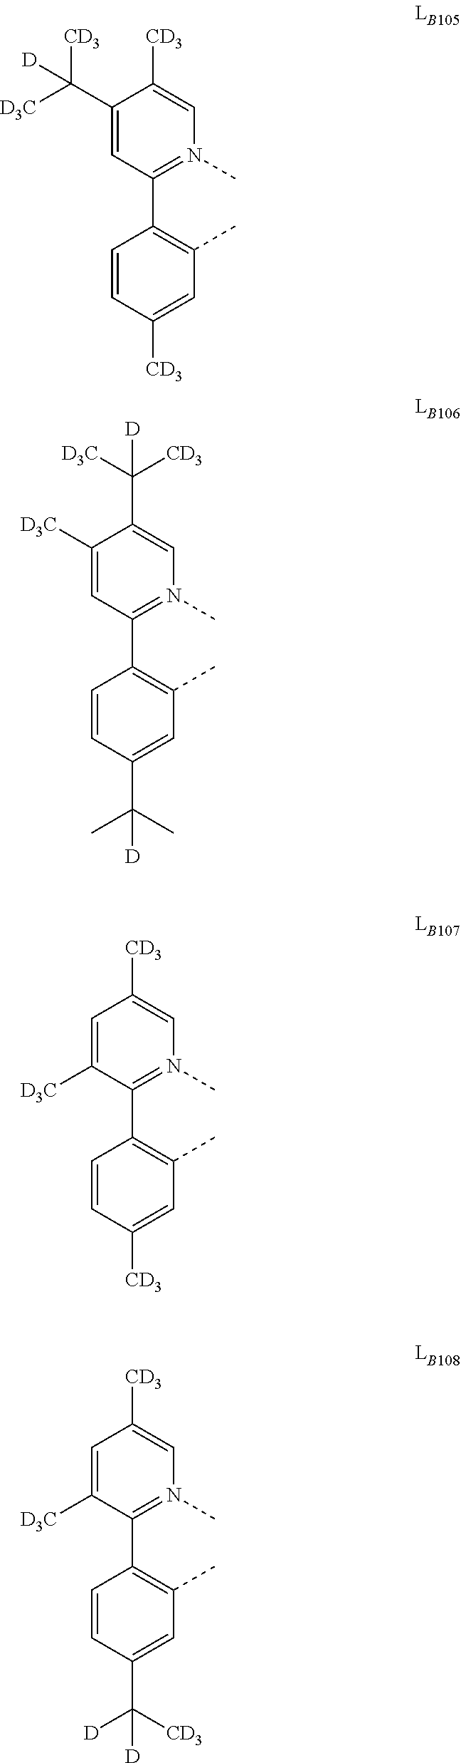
C1(C([D3C])([CD3])[D])=CC(C2=C(C)C=C([CD3])C=C2)=N(C)C=C1[CD3].C1([D3C])=CC(C2=C(C)C=C(C([D])(C)C)C=C2)=N(C)C=C1C([D])([D3C])[CD3].C1=C([D3C])C(C2=C(C)C=C([CD3])C=C2)=N(C)C=C1[CD3].C1=C([D3C])C(C2=C(C)C=C(C([D])([D])[CD3])C=C2)=N(C)C=C1[CD3]
